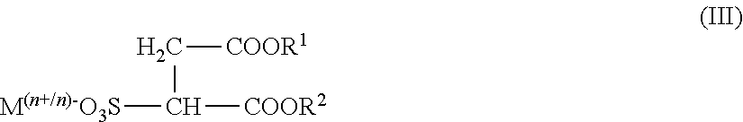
C(C([COOR2])[M(n+/n)-O3S])[COOR1]
